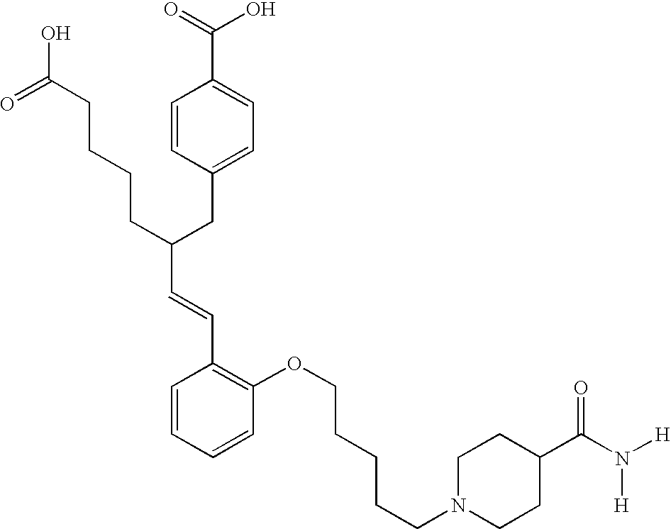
C(C(CC1=CC=C(C(=O)O)C=C1)CCCCC(O)=O)=CC1=C(OCCCCCN2CCC(C(N([H])[H])=O)CC2)C=CC=C1
